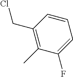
C1(CCl)=C(C)C(F)=CC=C1
